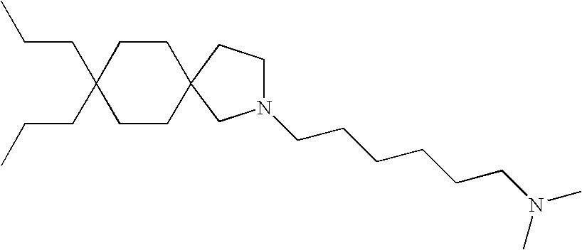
C1(CCC)(CCC)CCC2(CC1)CN(CCCCCCN(C)C)CC2
